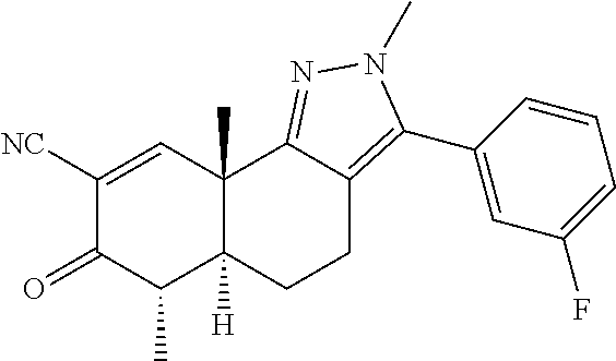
C1([NC])=CC2(C)C([H])(C(C)C1=O)CCC1=C(C3=CC(F)=CC=C3)N(C)N=C21
